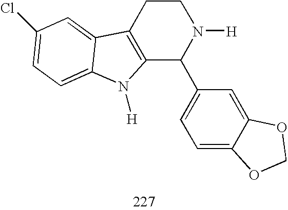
C12=C(CCN([H])C1C1=CC=C3C(=C1)OCO3)C1=CC(Cl)=CC=C1N2[H]
